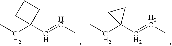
CCC1(C=CC)CCC1.CCC1(C=CC)CC1
